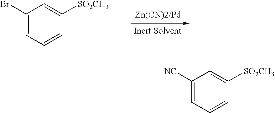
C1(Br)=CC=CC([SO2CH3])=C1.C1([NC])=CC=CC([SO2CH3])=C1
